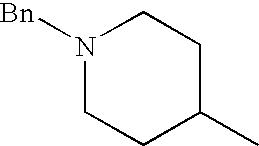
N1([Bn])CCC(C)CC1
